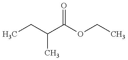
CCC(C(OCC)=O)C
